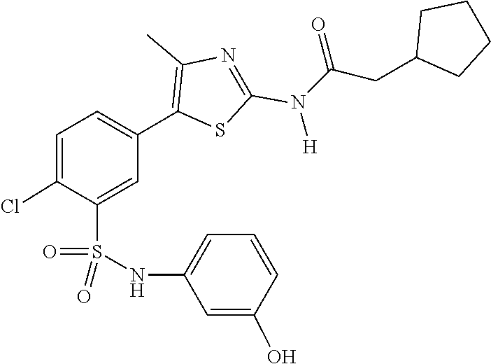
O=S(NC1=CC=CC(O)=C1)(C1=CC(C2=C(C)N=C(N(C(=O)CC3CCCC3)[H])S2)=CC=C1Cl)=O
